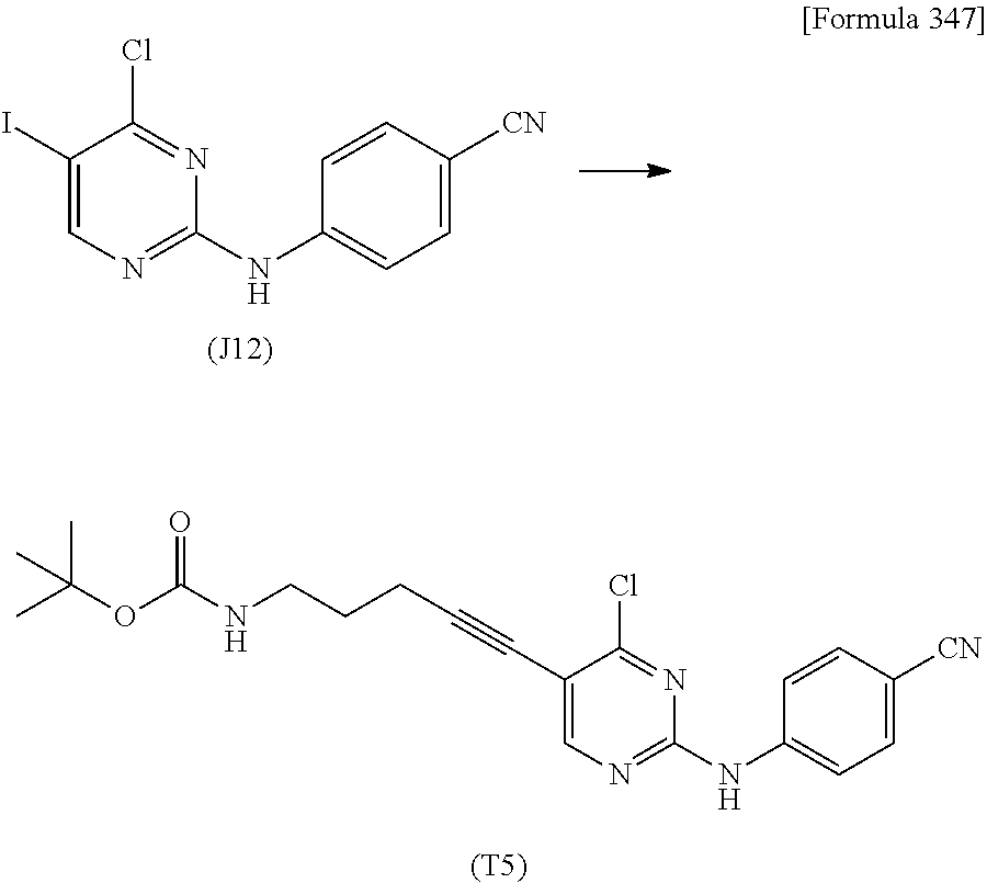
C1(I)=CN=C(NC2=CC=C([CN])C=C2)N=C1Cl.C1(C#CCCCNC(OC(C)(C)C)=O)=CN=C(NC2=CC=C([CN])C=C2)N=C1Cl.[(T5)]
